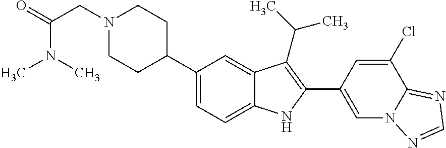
N1(CC(=O)N(C)C)CCC(C2=CC=C3C(=C2)C(C(C)C)=C(C2=CN4C(=NC=N4)C(Cl)=C2)N3)CC1
